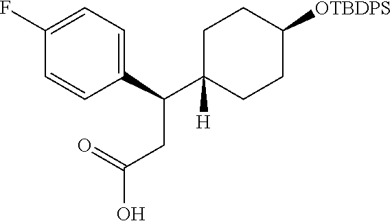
C(C1([H])CCC([OTBDPS])CC1)(CC(O)=O)C1=CC=C(F)C=C1
